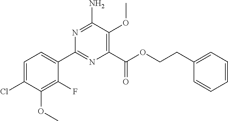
C1=C(Cl)C(OC)=C(F)C(C2=NC(C(OCCC3=CC=CC=C3)=O)=C(OC)C(N)=N2)=C1
